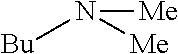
[Me]N([Bu])[Me]
